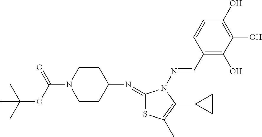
C1(C=NN2C(=NC3CCN(C(OC(C)(C)C)=O)CC3)SC(C)=C2C2CC2)=C(O)C(O)=C(O)C=C1
